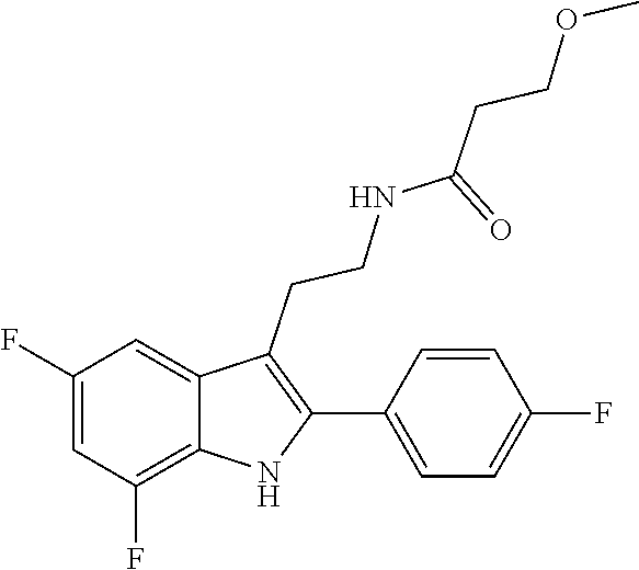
N(C(=O)CCOC)CCC1=C(C2=CC=C(F)C=C2)NC2=C(F)C=C(F)C=C12
